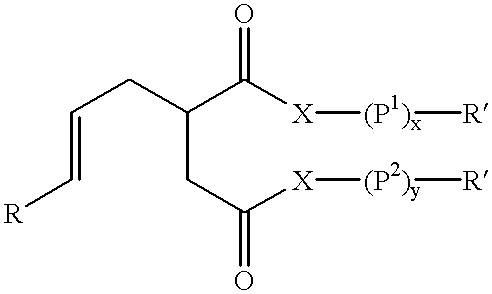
C(=C[R])CC(CC([X][(P2)y][R])=O)C([X][(P1)x][R])=O
